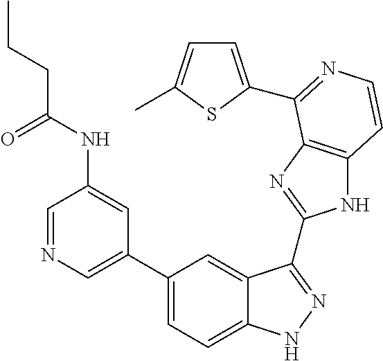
C1(C2=CN=CC(NC(CCC)=O)=C2)=CC=C2C(=C1)C(C1=NC3=C(N1)C=CN=C3C1=CC=C(C)S1)=NN2
